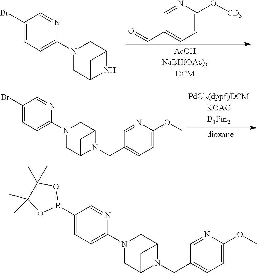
C1=NC(O[CD3])=CC=C1C=O.C12CN(C3=CC=C(Br)C=N3)CC(N1)C2.C12CN(C3=CC=C(Br)C=N3)CC(N1CC1=CC=C(OC)N=C1)C2.C12CN(C3=CC=C(B4OC(C)(C)C(C)(C)O4)C=N3)CC(N1CC1=CC=C(OC)N=C1)C2
